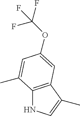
C12=C(C(C)=CN1)C=C(OC(F)(F)F)C=C2C
